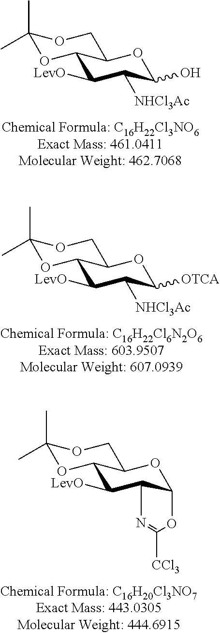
C1([LevO])C([NHCl3Ac])C(O)OC2C1OC(C)(C)OC2.C1([LevO])C([NHCl3Ac])C([OTCA])OC2C1OC(C)(C)OC2.C1([LevO])C2C(OC3C1OC(C)(C)OC3)OC([CCl3])=N2
